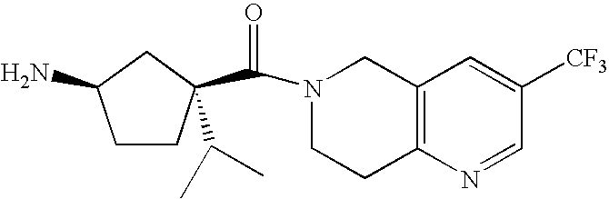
C1CC(C(N2CCC3=C(C2)C=C([CF3])C=N3)=O)(C(C)C)CC1N
